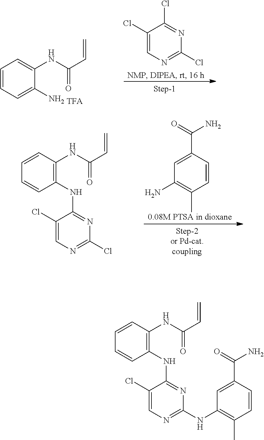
C1=CC=C(N)C(NC(C=C)=O)=C1.C1(Cl)=CN=C(Cl)N=C1Cl.C1=CC(NC(C=C)=O)=C(NC2=NC(Cl)=NC=C2Cl)C=C1.C1=C(C(N)=O)C=CC(C)=C1N.C1=CC(NC(C=C)=O)=C(NC2=NC(NC3=C(C)C=CC(C(=O)N)=C3)=NC=C2Cl)C=C1
